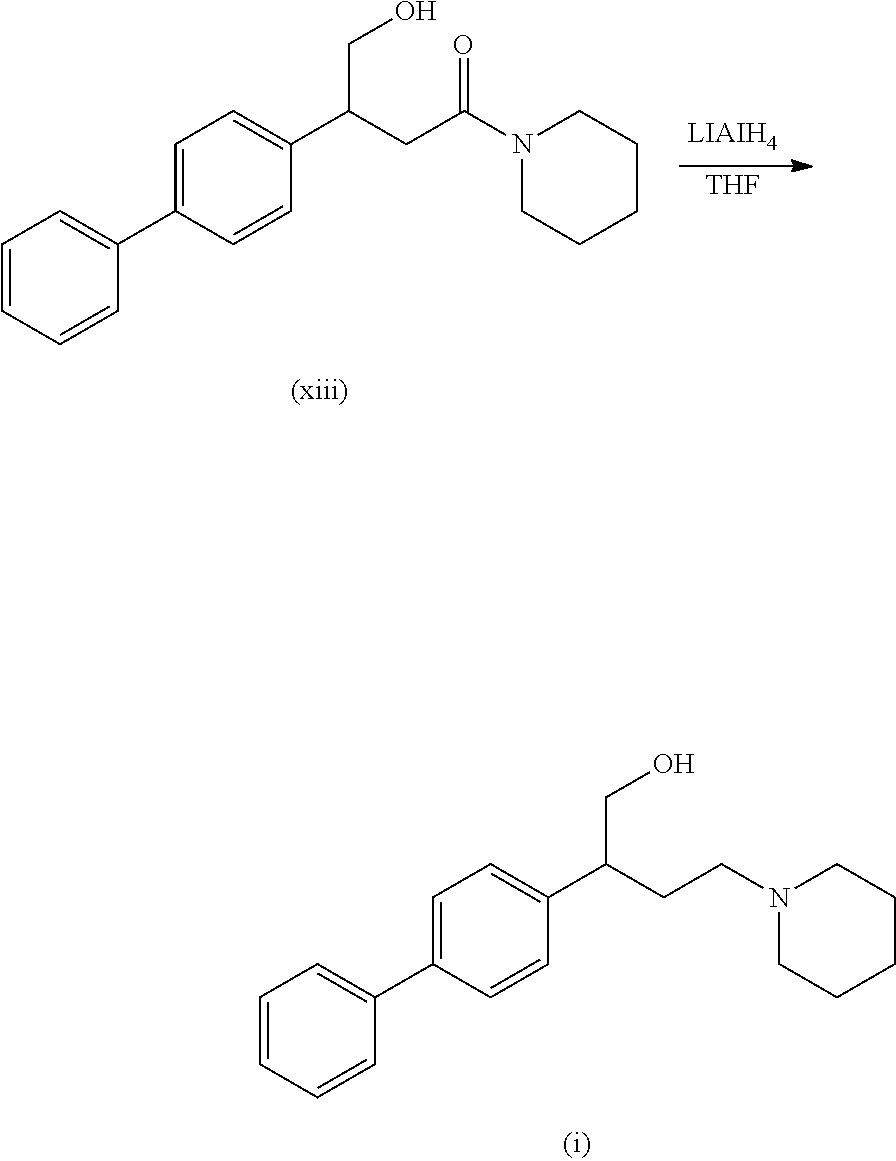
C1=CC=CC(C2=CC=C(C(CC(N3CCCCC3)=O)CO)C=C2)=C1.[THF].C1=CC=CC(C2=CC=C(C(CCN3CCCCC3)CO)C=C2)=C1
